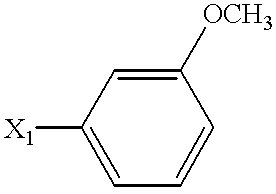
C1([X1])=CC=CC([OCH3])=C1
